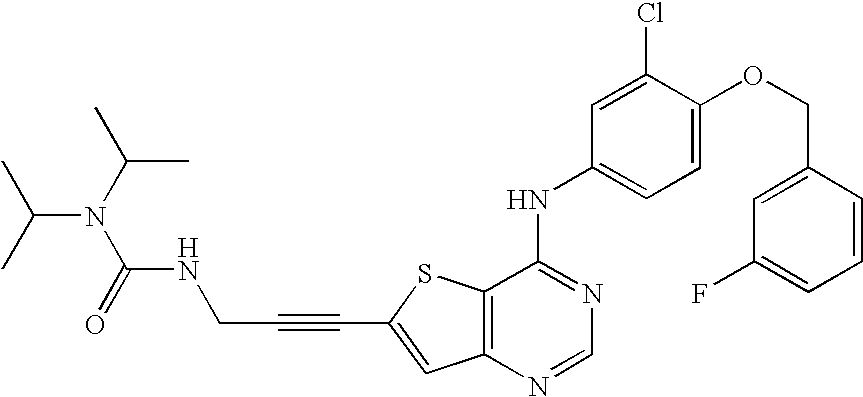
C12=C(SC(C#CCNC(N(C(C)C)C(C)C)=O)=C1)C(NC1=CC=C(OCC3=CC(F)=CC=C3)C(Cl)=C1)=NC=N2
